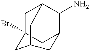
NC1C2CC3(Br)CC1CC(C3)C2
